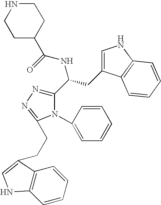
C1(C(CC2=CNC3=C2C=CC=C3)NC(=O)C2CCNCC2)=NN=C(CCC2=CNC3=C2C=CC=C3)N1C1=CC=CC=C1
